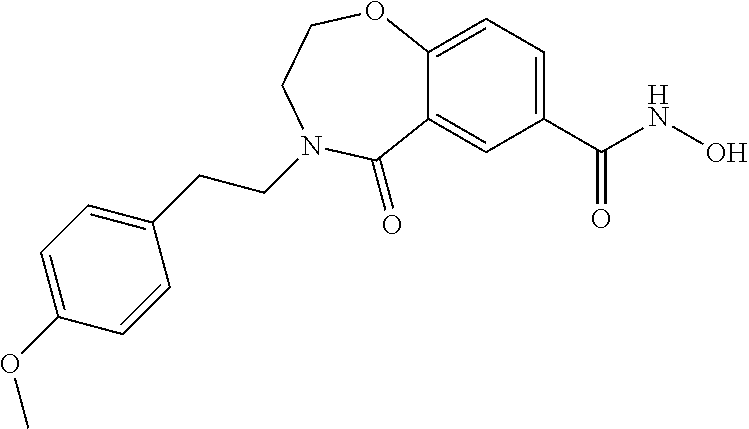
C12=CC(C(NO)=O)=CC=C1OCCN(CCC1=CC=C(OC)C=C1)C2=O
